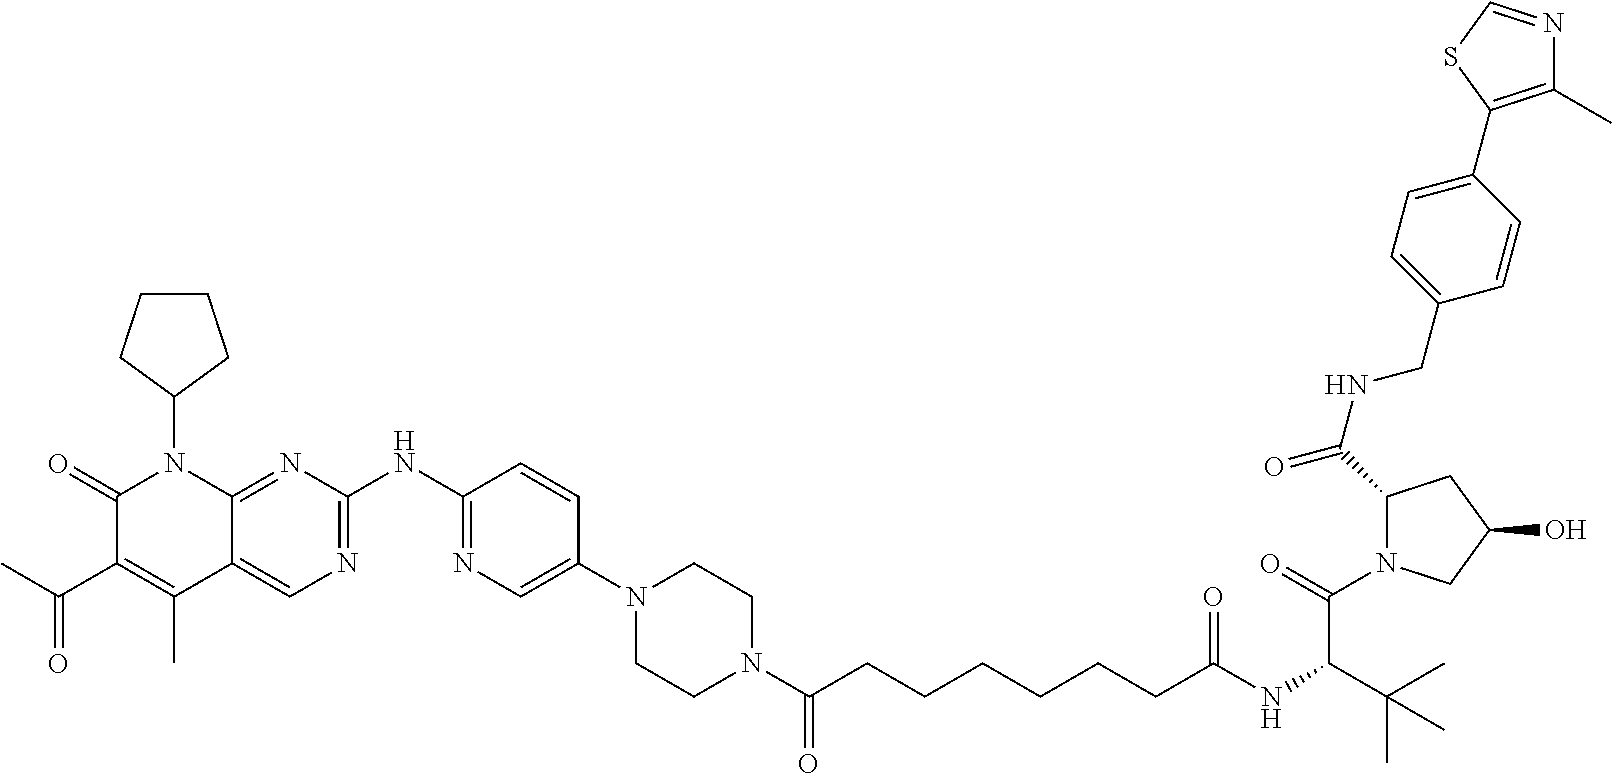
C1(=O)C(C(C)=O)=C(C)C2=CN=C(NC3=NC=C(N4CCN(C(CCCCCCC(NC(C(C)(C)C)C(N5C(C(NCC6=CC=C(C7=C(C)N=CS7)C=C6)=O)CC(O)C5)=O)=O)=O)CC4)C=C3)N=C2N1C1CCCC1
